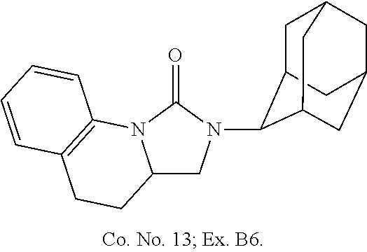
C1C2C(N3CC4N(C3=O)C3=C(CC4)C=CC=C3)C3CC(CC1C3)C2
